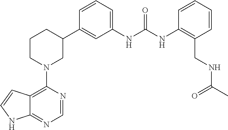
C12=C(N3CC(C4=CC(NC(NC5=C(CNC(C)=O)C=CC=C5)=O)=CC=C4)CCC3)N=CN=C1NC=C2
